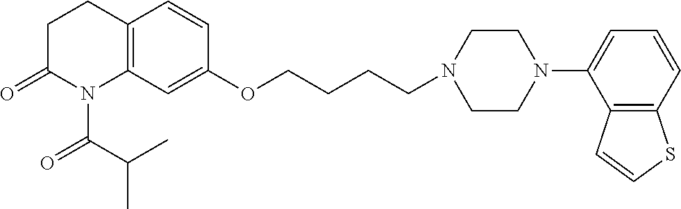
C1C(=O)N(C(C(C)C)=O)C2=C(C1)C=CC(OCCCCN1CCN(C3=CC=CC4=C3C=CS4)CC1)=C2
